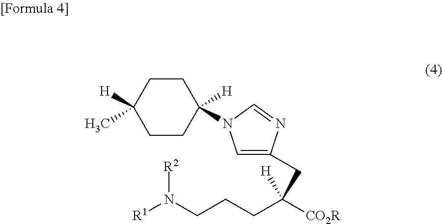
C1CC([H])(C)CCC1([H])N1C=C(CC(CCCN([R1])[R2])([CO2R])[H])N=C1
